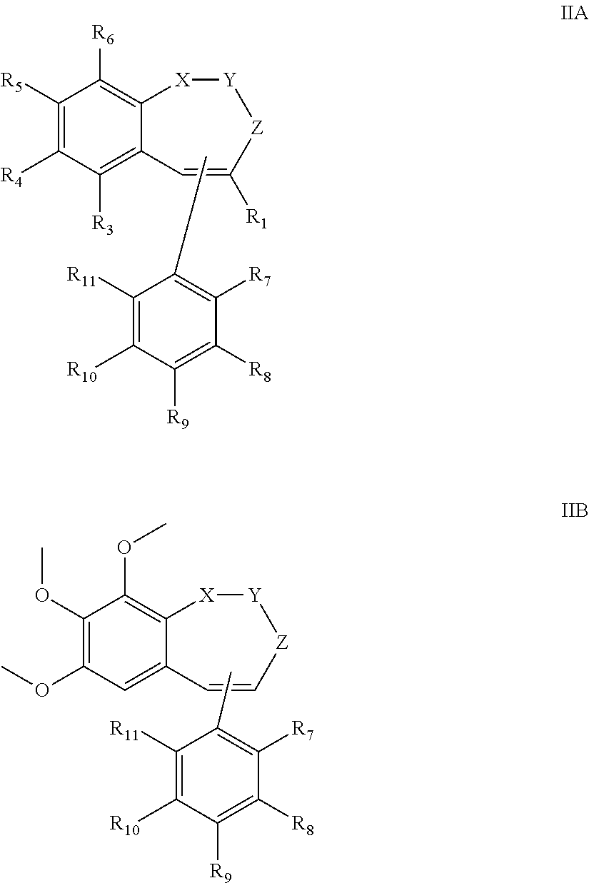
C1([R11])=C([R10])C([R9])=C([R8])C([R7])=C1C.C1([R5])=C([R4])C([R3])=C2C(=C1[R6])[X][Y][Z]C([R1])=C2.C1([R11])=C([R10])C([R9])=C([R8])C([R7])=C1C.C1(OC)=C(OC)C=C2C(=C1OC)[X][Y][Z]C=C2
